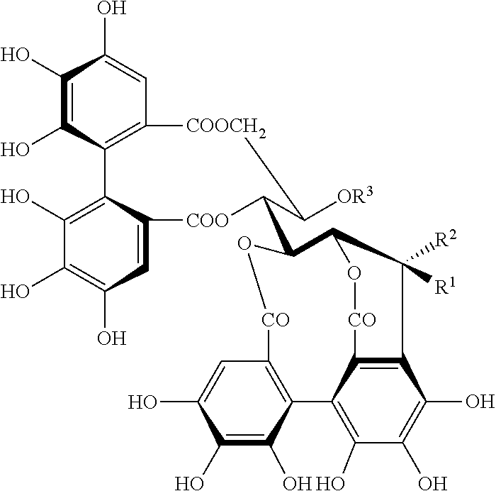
C1(O)=C(O)C2=C(C=C1O)[COOCH2]C([OR3])C(C1O[CO]C3=C(C(O)=C(O)C(O)=C3)C3=C(O)C(O)=C(O)C4=C3[CO]OC1C4([R2])[R1])[COO]C1=CC(O)=C(O)C(O)=C21
